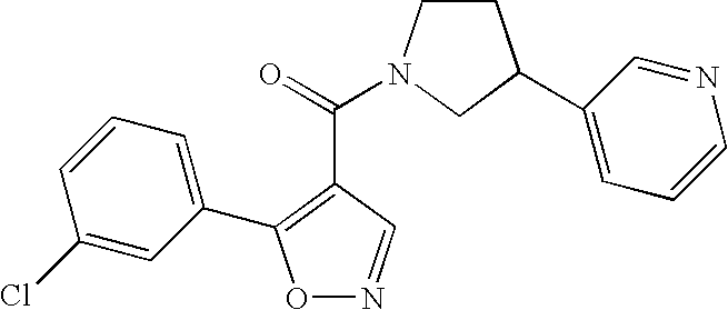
O1N=CC(C(=O)N2CCC(C3=CC=CN=C3)C2)=C1C1=CC=CC(Cl)=C1
